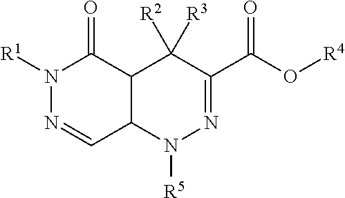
N1([R1])N=CC2C(C1=O)C([R2])([R3])C(C(O[R4])=O)=NN2[R5]
